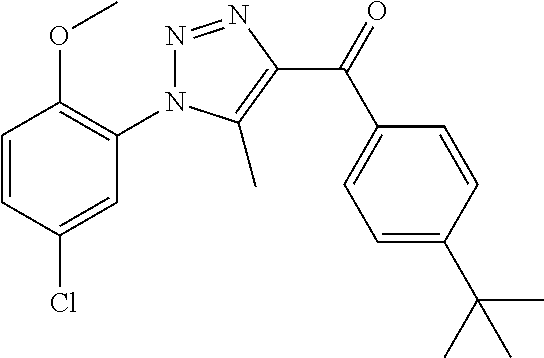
N1=NC(C(=O)C2=CC=C(C(C)(C)C)C=C2)=C(C)N1C1=C(OC)C=CC(Cl)=C1
